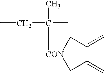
CC(C)(CC)[CON](CC=C)CC=C
